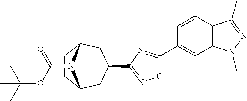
O1C(C2=CC3=C(C=C2)C(C)=NN3C)=NC(C2CC3CCC(C2)N3C(=O)OC(C)(C)C)=N1
